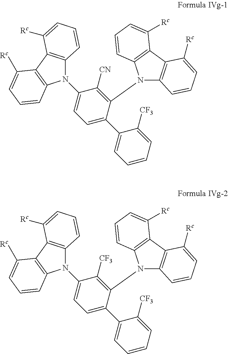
N1(C2=CC=C(C3=CC=CC=C3[CF3])C(N3C4=C(C5=C3C=CC=C5[Rc])C([Rc])=CC=C4)=C2[CN])C2=C(C3=C1C=CC=C3[Rc])C([Rc])=CC=C2.N1(C2=CC=C(C3=CC=CC=C3[CF3])C(N3C4=C(C5=C3C=CC=C5[Rc])C([Rc])=CC=C4)=C2[CF3])C2=C(C3=C1C=CC=C3[Rc])C([Rc])=CC=C2
